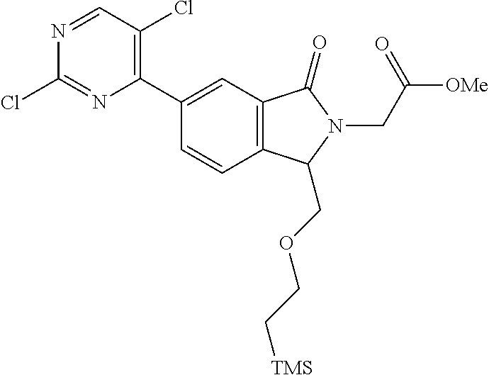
C12=C(C(=O)N(CC([OMe])=O)C1COCC[TMS])C=C(C1=C(Cl)C=NC(Cl)=N1)C=C2
